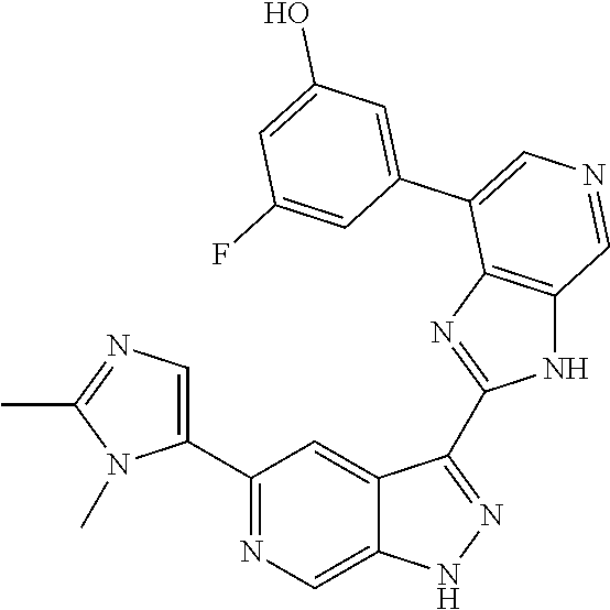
C1(C2=CN=C(C)N2C)=NC=C2C(=C1)C(C1=NC3=C(N1)C=NC=C3C1=CC(O)=CC(F)=C1)=NN2
